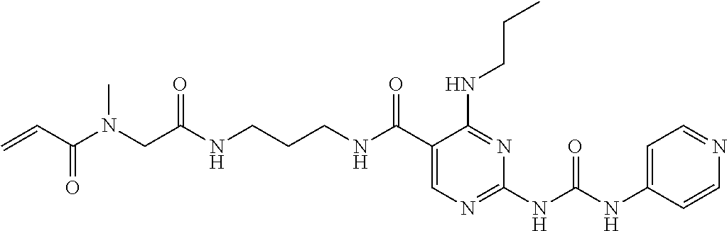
C1(C(NCCCNC(CN(C(C=C)=O)C)=O)=O)=CN=C(NC(NC2=CC=NC=C2)=O)N=C1NCCC
